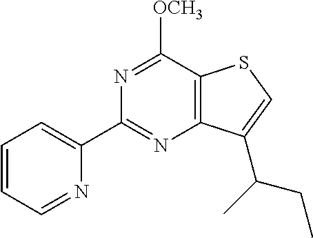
N1=C([OCH3])C2=C(N=C1C1=CC=CC=N1)C(C(C)CC)=CS2
